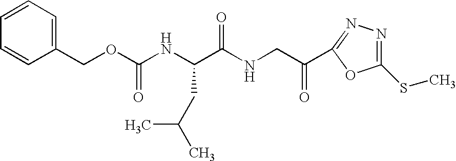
C1(COC(NC(C(NCC(C2=NN=C(SC)O2)=O)=O)CC(C)C)=O)=CC=CC=C1
